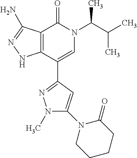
C12=C(C(C3=NN(C)C(N4CCCCC4=O)=C3)=CN(C(C(C)C)C)C1=O)NN=C2N
